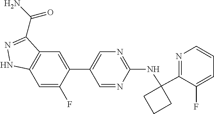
C12=C(C=C(F)C(C3=CN=C(NC4(C5=NC=CC=C5F)CCC4)N=C3)=C1)NN=C2C(N)=O
